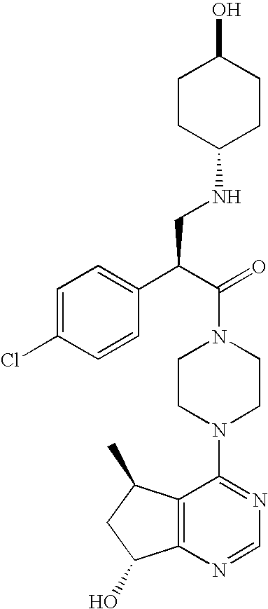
C(N1CCN(C2=NC=NC3=C2C(C)CC3O)CC1)(C(C1=CC=C(Cl)C=C1)CNC1CCC(O)CC1)=O
